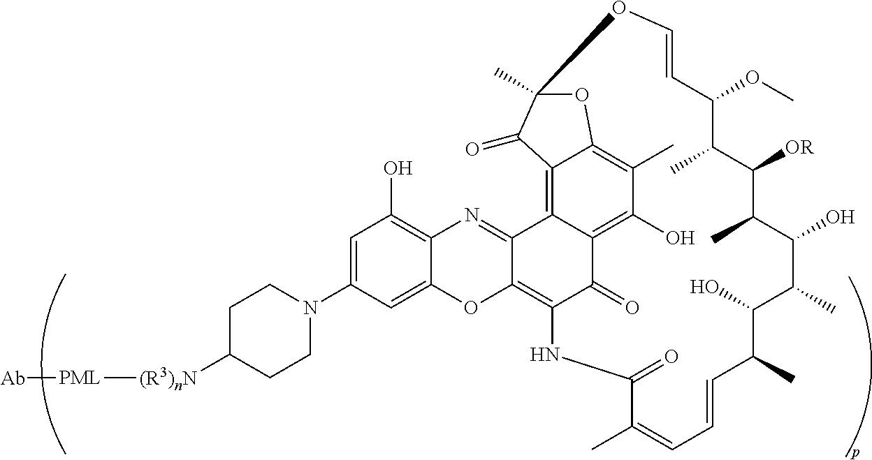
C1([OR])C(C)C(OC)C=COC2(C)OC3=C(C)C(O)=C4C(=O)C(=C5C(=NC6=C(O)C=C(N7CCC([(R3)nN][PML][Ab])CC7)C=C6O5)C4=C3C2=O)NC(=O)C(C)=CC=CC(C)C(O)C(C)C(O)C1C
